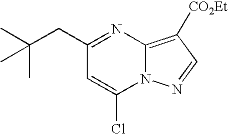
C(C1=NC2=C([CO2Et])C=NN2C(Cl)=C1)C(C)(C)C
